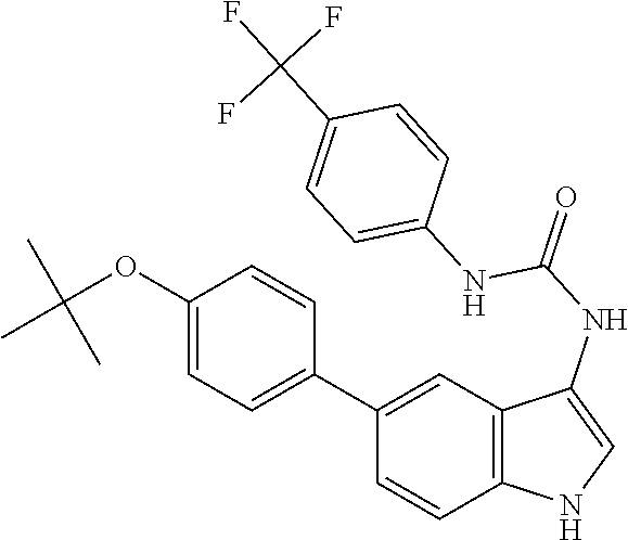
C12=C(C=C(C3=CC=C(OC(C)(C)C)C=C3)C=C1)C(NC(=O)NC1=CC=C(C(F)(F)F)C=C1)=CN2
